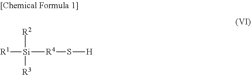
[R1][Si]([R4]S[H])([R2])[R3]
